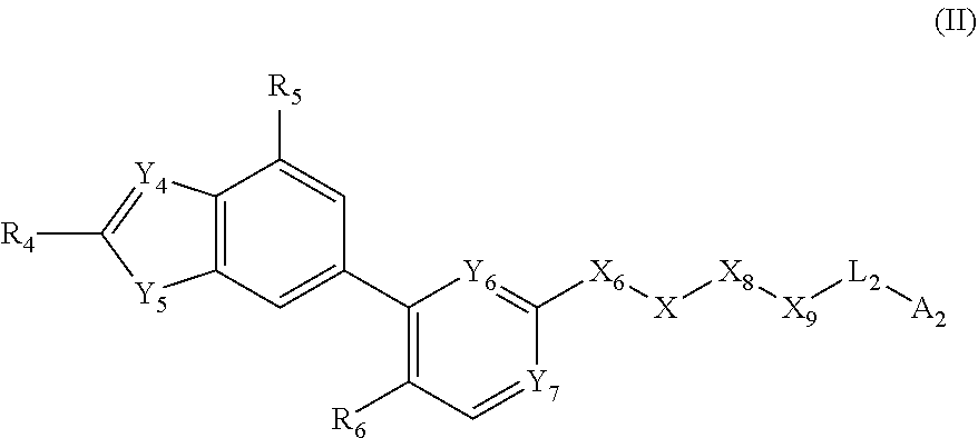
[A2][L2][X9][X8][X][X6]C1=[Y6]C(C2=CC3=C(C([R5])=C2)[Y4]=C([R4])[Y5]3)=C([R6])C=[Y7]1
